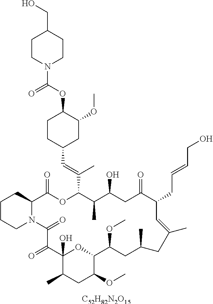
[C52H82N2O15].C1CCN2C(C1)C(=O)OC(C(=CC1CC(OC)C(OC(=O)N3CCC(CO)CC3)CC1)C)C(C)C(O)CC(=O)C(CC=CCO)C=C(C)CC(C)CC(OC)C1OC(O)(C(=O)C2=O)C(C)CC1OC
